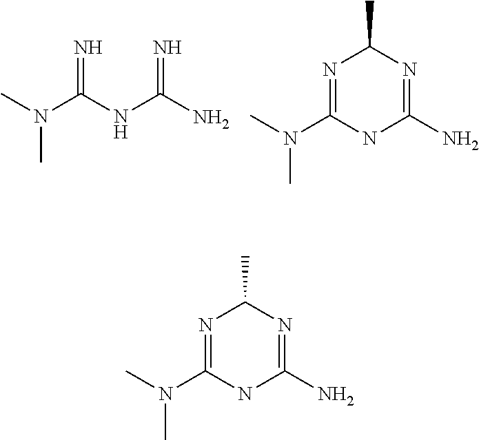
CN(C(NC(N)=N)=N)C.N1=C(N(C)C)NC(N)=NC1C.N1=C(N(C)C)NC(N)=NC1C
